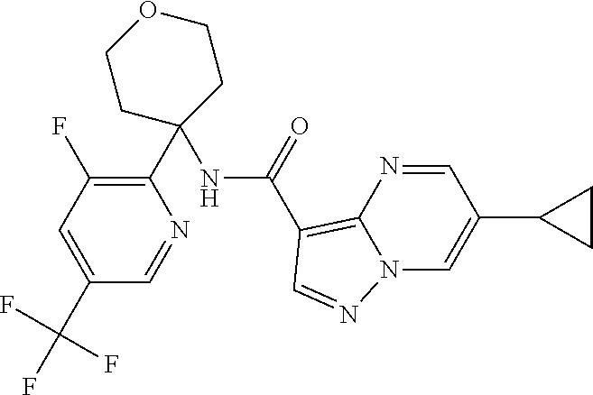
C1(C2=C(F)C=C(C(F)(F)F)C=N2)(NC(C2=C3N=CC(C4CC4)=CN3N=C2)=O)CCOCC1
